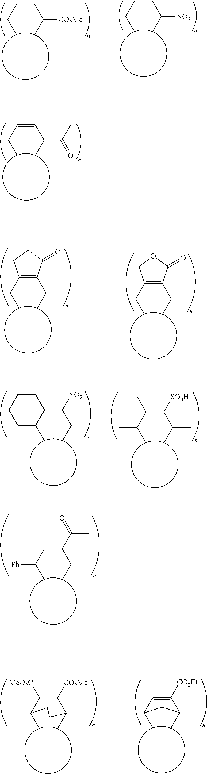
CCC1=C(CC)CCC1=O.CCC1=C(CC)COC1=O.CCC(=C1C(C)CCCC1)[NO2].CC(C(=C(C(C)C)C)[SO3H])C.CCC(=CC(C)[Ph])C(C)=O.C1([MeO2C])=C([CO2Me])C(C)Ccc1C.C1=C([CO2Et])c(C)cc1C.CC(C=CCC)C(C)=O.CC(C=CCC)[CO2Me].CC(C=CCC)[NO2]
